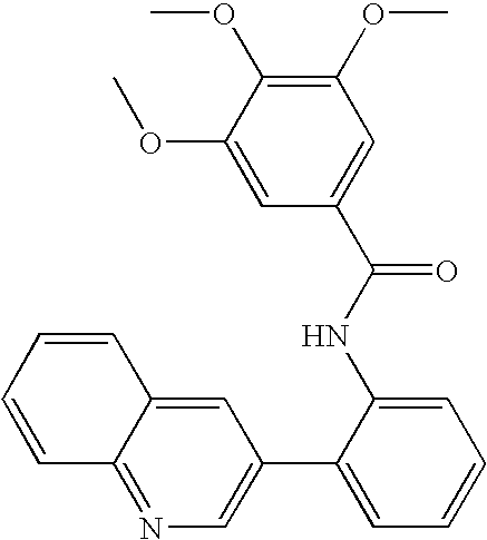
C1=C2C(=NC=C1C1=CC=CC=C1NC(C1=CC(OC)=C(OC)C(OC)=C1)=O)C=CC=C2
